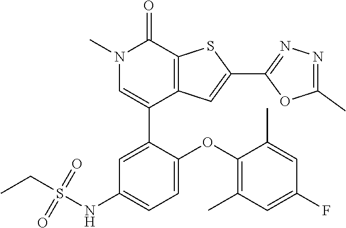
N1(C)C=C(C2=CC(NS(CC)(=O)=O)=CC=C2OC2=C(C)C=C(F)C=C2C)C2=C(C1=O)SC(C1=NN=C(C)O1)=C2
